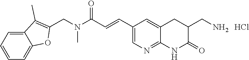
C12=CC=CC=C1OC(CN(C(C=CC1=CN=C3C(=C1)CC(CN)C(=O)N3)=O)C)=C2C.Cl
